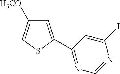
[H3CO]C1=CSC(C2=NC=NC(I)=C2)=C1
